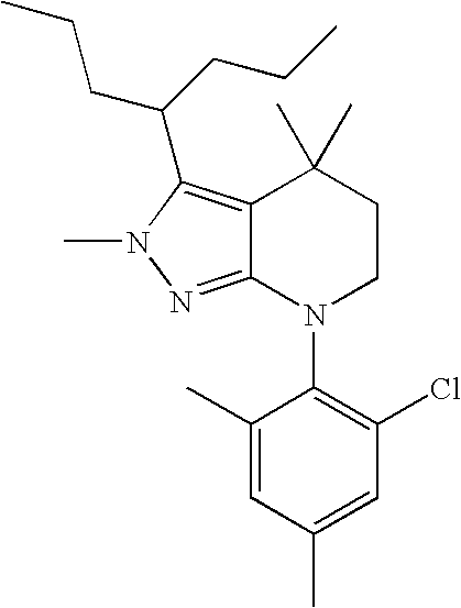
C12=C(C(CCC)CCC)N(C)N=C1N(C1=C(Cl)C=C(C)C=C1C)CCC2(C)C
